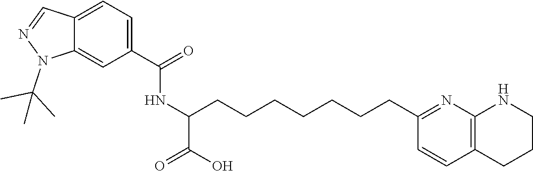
C(C1=NC2=C(C=C1)CCCN2)CCCCCCC(NC(C1=CC=C2C(=C1)N(C(C)(C)C)N=C2)=O)C(O)=O
